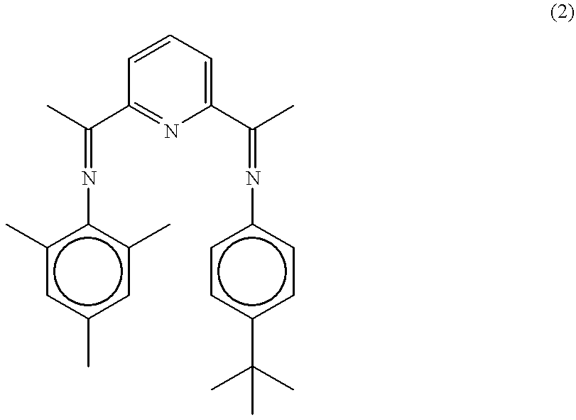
c1(C)cc(C)cc(C)c1N=C(C1=NC(C(C)=Nc2ccc(C(C)(C)C)cc2)=CC=C1)C
